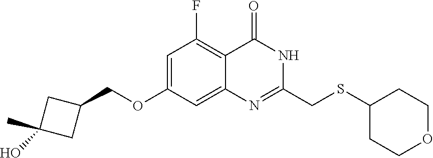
C1=C(OCC2CC(O)(C)C2)C=C2C(=C1F)C(=O)NC(CSC1CCOCC1)=N2
